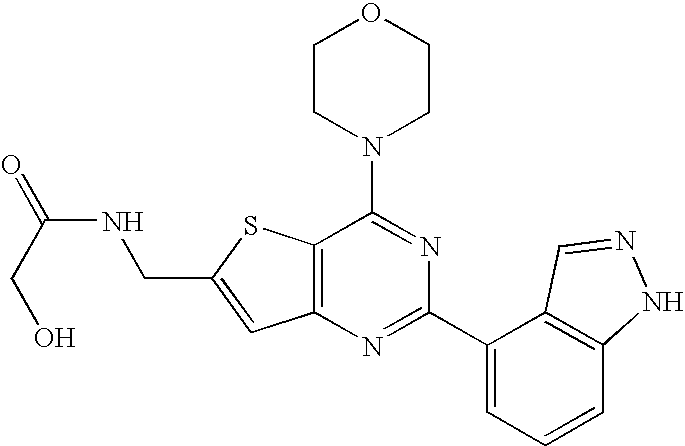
C1CN(C2=NC(C3=CC=CC4=C3C=NN4)=NC3=C2SC(CNC(=O)CO)=C3)CCO1
